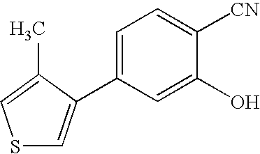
C1(C2=CSC=C2C)=CC=C([CN])C(O)=C1
